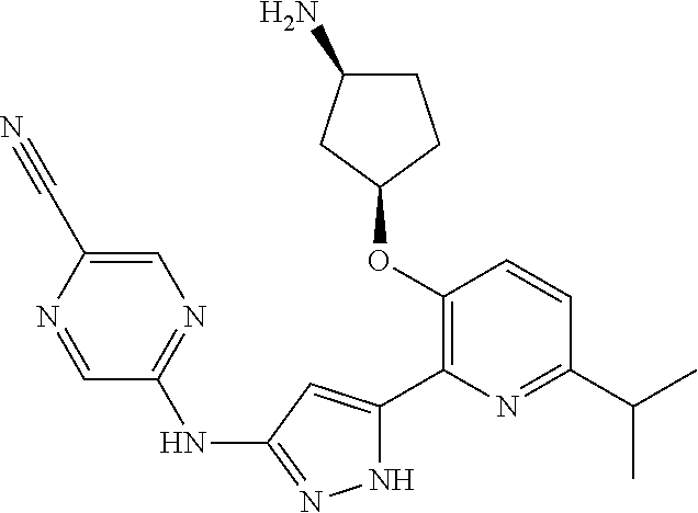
C1(OC2=C(C3=CC(NC4=NC=C(C#N)N=C4)=NN3)N=C(C(C)C)C=C2)CCC(N)C1
